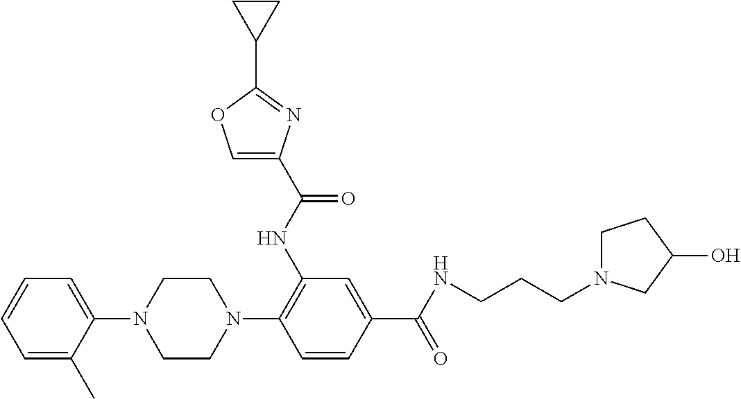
C1(N2CCN(C3=C(NC(=O)C4=COC(C5CC5)=N4)C=C(C(=O)NCCCN4CCC(O)C4)C=C3)CC2)=CC=CC=C1C
